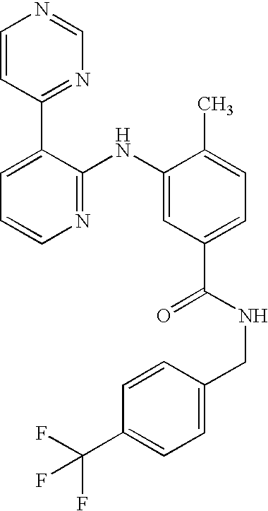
C1=CC(C2=CC=CN=C2NC2=CC(C(NCC3=CC=C(C(F)(F)F)C=C3)=O)=CC=C2C)=NC=N1
